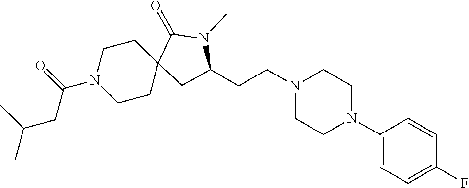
C1(N2CCN(CCC3CC4(CCN(C(=O)CC(C)C)CC4)C(=O)N3C)CC2)=CC=C(F)C=C1
